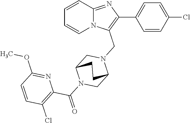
C1=CC2=NC(C3=CC=C(Cl)C=C3)=C(CN3CC4N(C(=O)C5=C(Cl)C=CC(OC)=N5)CC3CC4)N2C=C1
